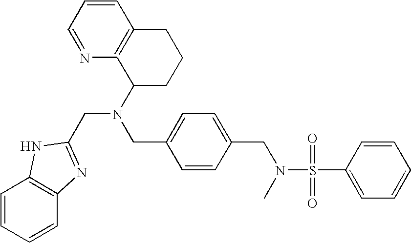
C1=CC=NC2=C1CCCC2N(CC1=CC=C(CN(S(C2=CC=CC=C2)(=O)=O)C)C=C1)CC1=NC2=C(C=CC=C2)N1
